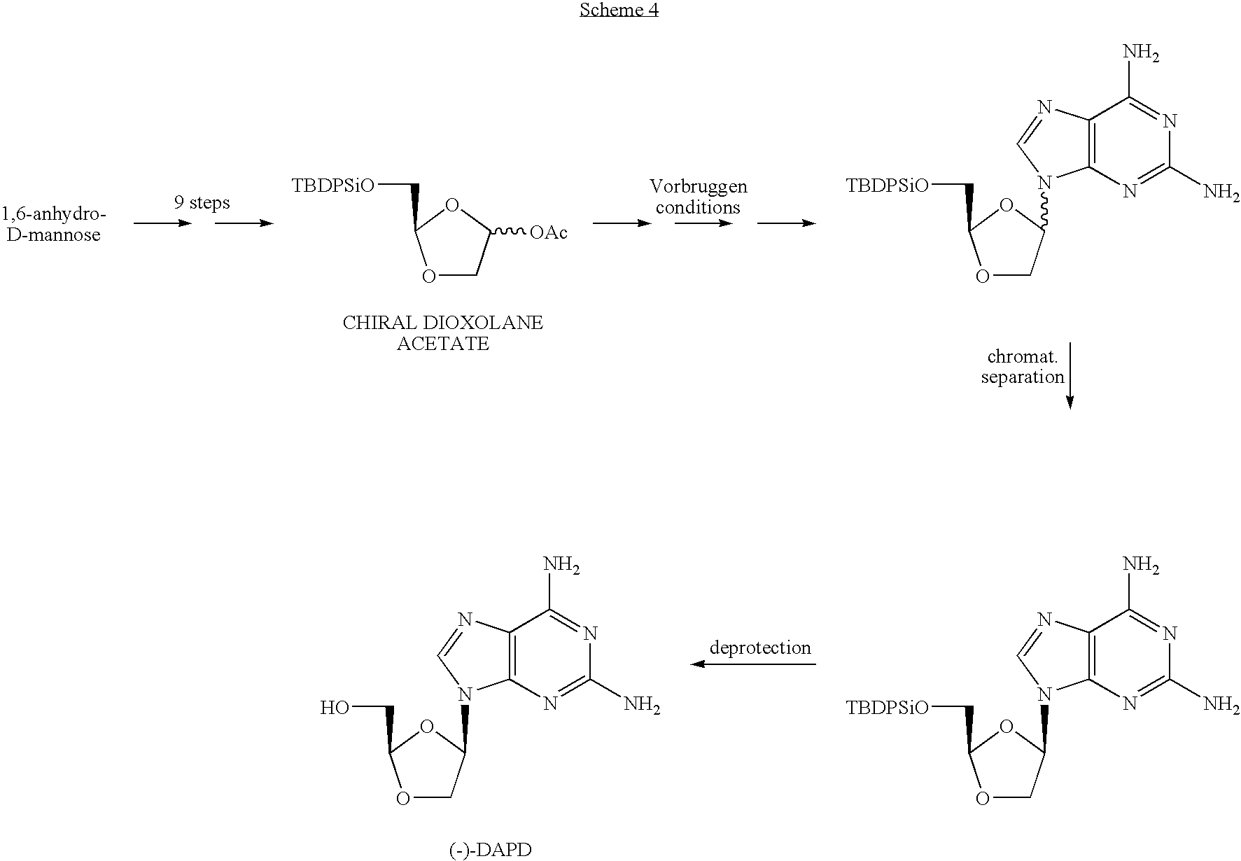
O1CC([OAc])OC1C[TBDPSiO].O1CC(N2C3=C(C(N)=NC(N)=N3)N=C2)OC1C[TBDPSiO].O1CC(N2C3=C(C(N)=NC(N)=N3)N=C2)OC1CO.O1CC(N2C3=C(C(N)=NC(N)=N3)N=C2)OC1C[TBDPSiO]
